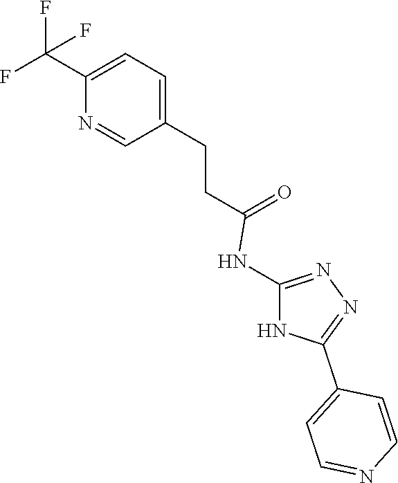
C1=C(CCC(=O)NC2=NN=C(C3=CC=NC=C3)N2)C=NC(C(F)(F)F)=C1
